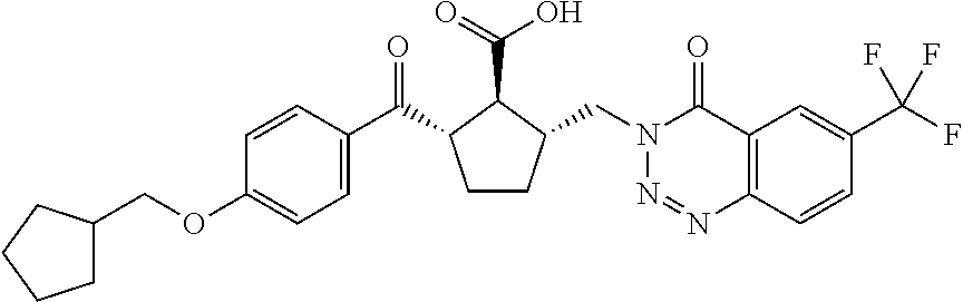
C1(COC2=CC=C(C(=O)C3CCC(CN4N=NC5=C(C4=O)C=C(C(F)(F)F)C=C5)C3C(=O)O)C=C2)CCCC1
